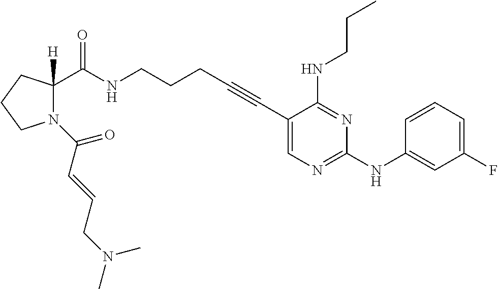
N1(C(C=CCN(C)C)=O)C(C(NCCCC#CC2=CN=C(NC3=CC(F)=CC=C3)N=C2NCCC)=O)([H])CCC1
